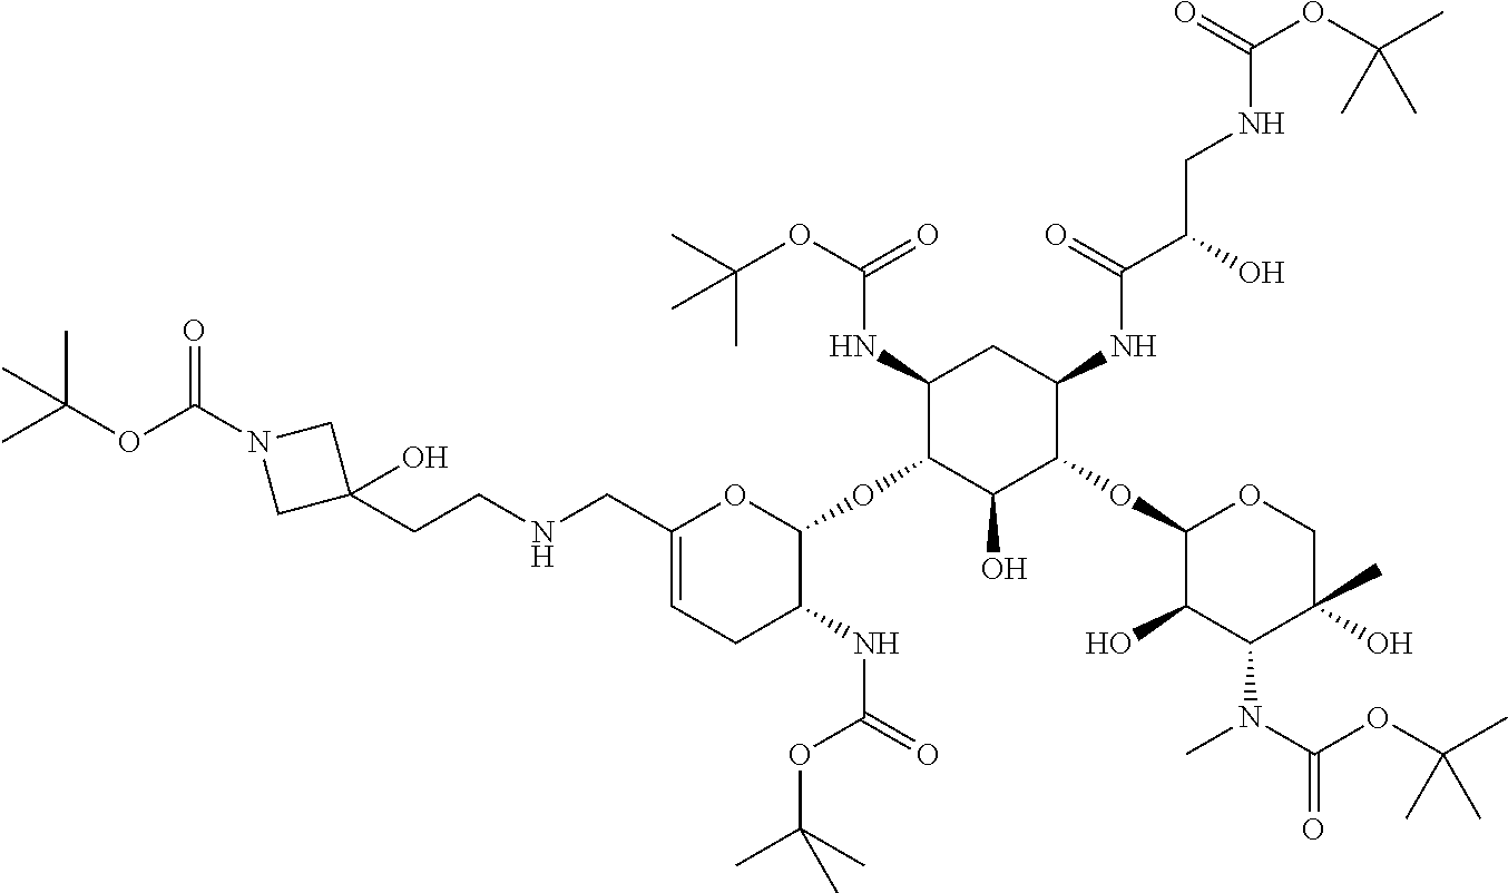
C(NCC1=CCC(NC(=O)OC(C)(C)C)C(OC2C(O)C(OC3C(O)C(N(C)C(OC(C)(C)C)=O)C(O)(C)CO3)C(NC(C(O)CNC(OC(C)(C)C)=O)=O)CC2NC(OC(C)(C)C)=O)O1)CC1(O)CN(C(OC(C)(C)C)=O)C1
